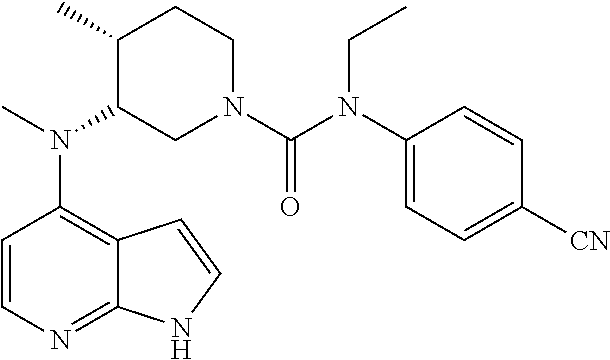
C12=C(N(C)C3CN(C(N(C4=CC=C([CN])C=C4)CC)=O)CCC3C)C=CN=C1NC=C2
